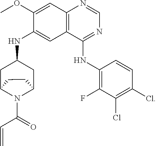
C12=C(C(NC3=C(F)C(Cl)=C(Cl)C=C3)=NC=N1)C=C(NC1CC3N(C(=O)C=C)C(C1)CC3)C(OC)=C2
